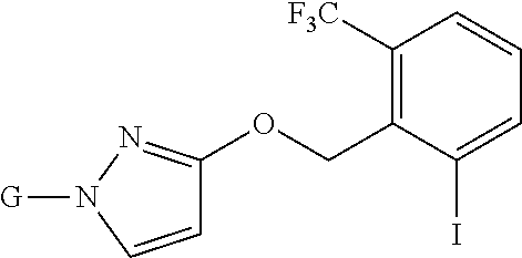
C1([F3C])=C(COC2=NN([G])C=C2)C(I)=CC=C1
